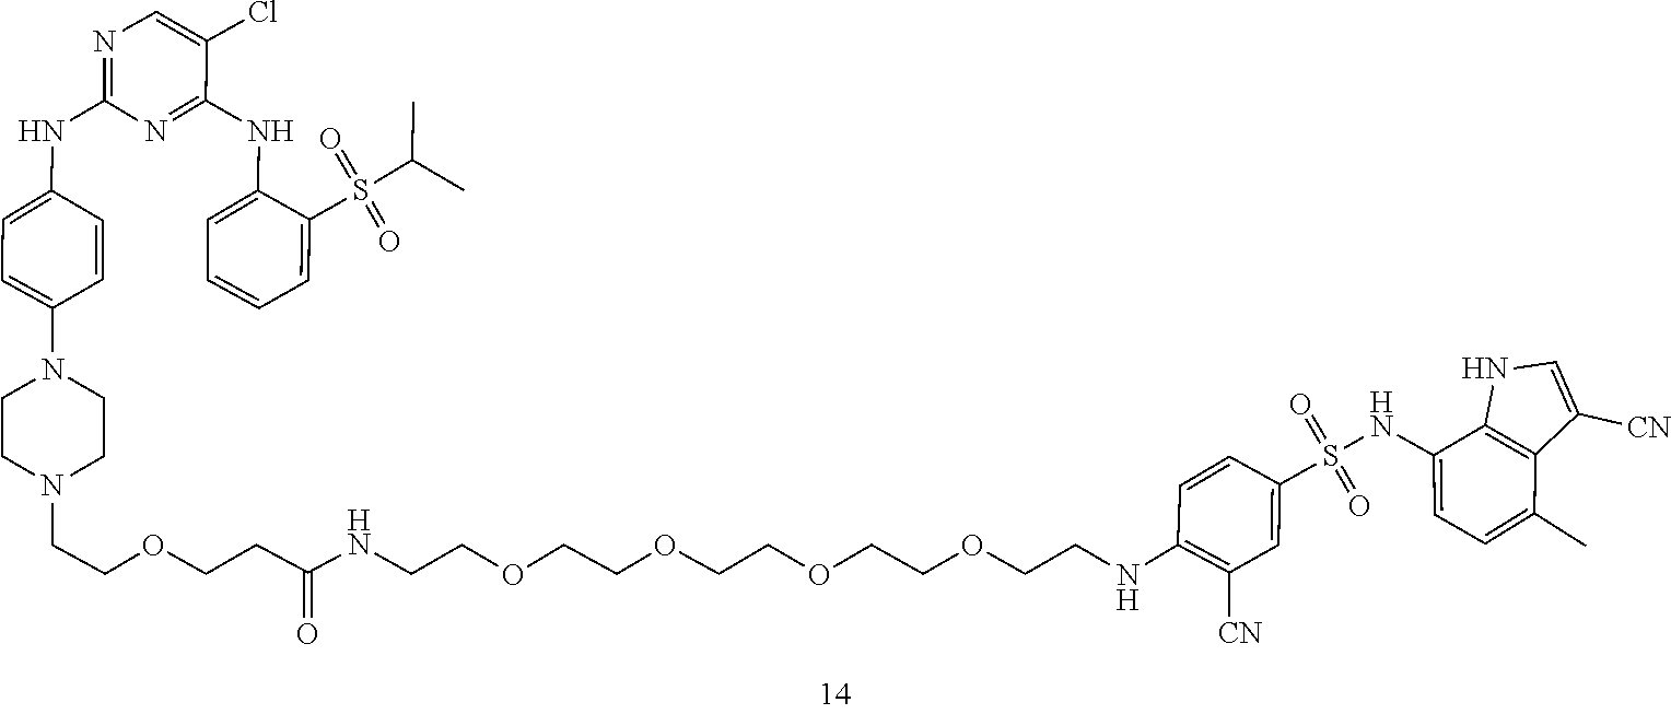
C1=C(N2CCN(CCOCCC(NCCOCCOCCOCCOCCNC3=C([CN])C=C(S(=O)(NC4=CC=C(C)C5=C4NC=C5[CN])=O)C=C3)=O)CC2)C=CC(NC2=NC=C(Cl)C(NC3=CC=CC=C3S(=O)(C(C)C)=O)=N2)=C1
